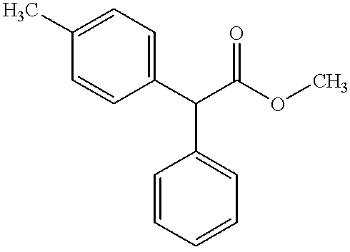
C1=CC(C(C(OC)=O)C2=CC=CC=C2)=CC=C1C
